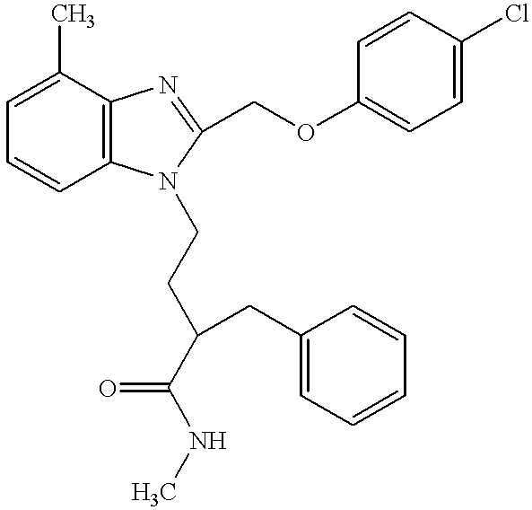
C1=C(C)C2=C(C=C1)N(CCC(C(NC)=O)CC1=CC=CC=C1)C(COC1=CC=C(Cl)C=C1)=N2
